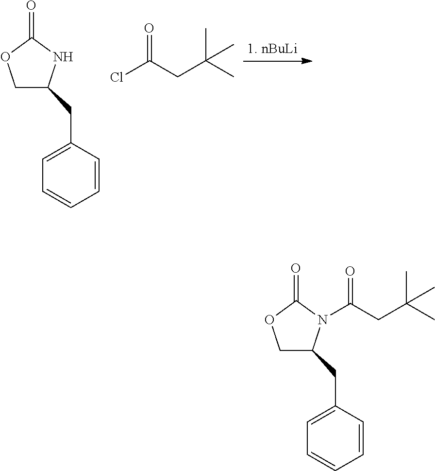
C1C(CC2=CC=CC=C2)N(C(CC(C)(C)C)=O)C(=O)O1.C1C(CC2=CC=CC=C2)NC(=O)O1.C(CC(C)(C)C)(=O)Cl
